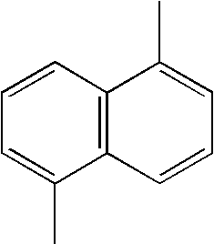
C1=CC2=C(C(C)=C1)C=CC=C2C
